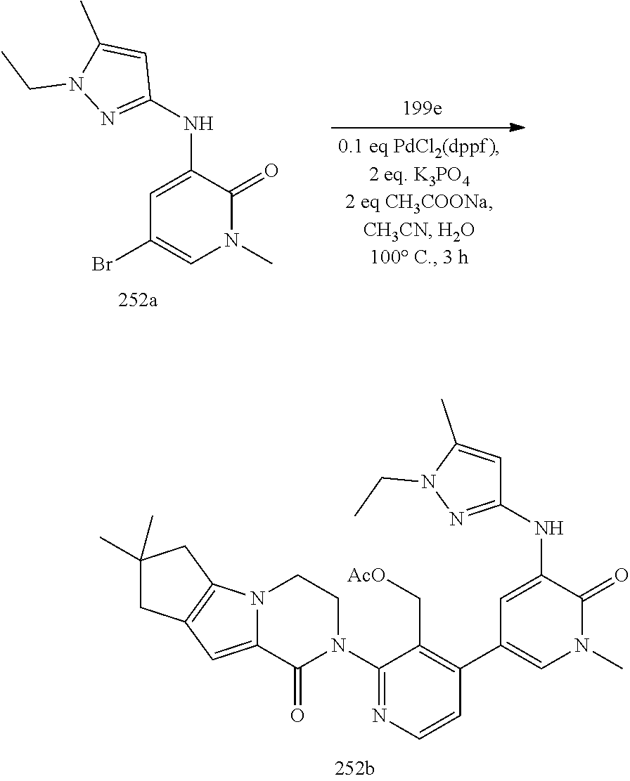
C1(NC2=CC(Br)=CN(C)C2=O)=NN(CC)C(C)=C1.C1(NC2=CC(C3=C(C[AcO])C(N4CCN5C(=CC6=C5CC(C)(C)C6)C4=O)=NC=C3)=CN(C)C2=O)=NN(CC)C(C)=C1
